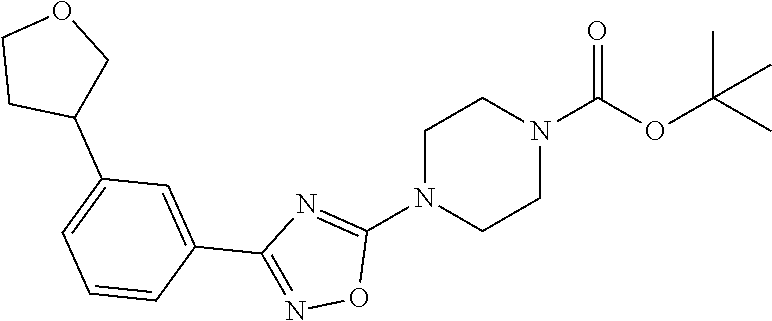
C1N(C2=NC(C3=CC(C4COCC4)=CC=C3)=NO2)CCN(C(OC(C)(C)C)=O)C1
